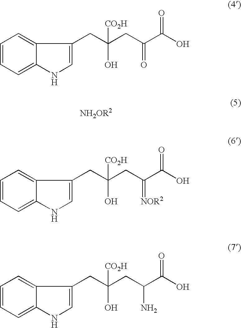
C1=CC=C2C(=C1)C(CC(CC(C(O)=O)=O)([CO2H])O)=CN2.C1=CC=C2C(=C1)C(CC(CC(C(O)=O)N)([CO2H])O)=CN2.C1=CC=C2C(=C1)C(CC(CC(C(O)=O)=[NOR2])([CO2H])O)=CN2
